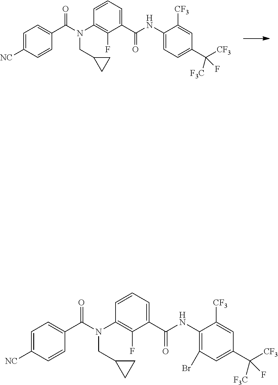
N(CC1CC1)(C1=C(F)C(C(=O)NC2=CC=C(C(F)([CF3])[F3C])C=C2[CF3])=CC=C1)C(C1=CC=C([NC])C=C1)=O.N(CC1CC1)(C1=C(F)C(C(=O)NC2=C(Br)C=C(C(F)([CF3])[F3C])C=C2[CF3])=CC=C1)C(C1=CC=C([NC])C=C1)=O
